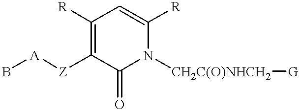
C1([R])=C([Z][A]B)C(=O)N([CH2C(O)NHCH2][G])C([R])=C1
